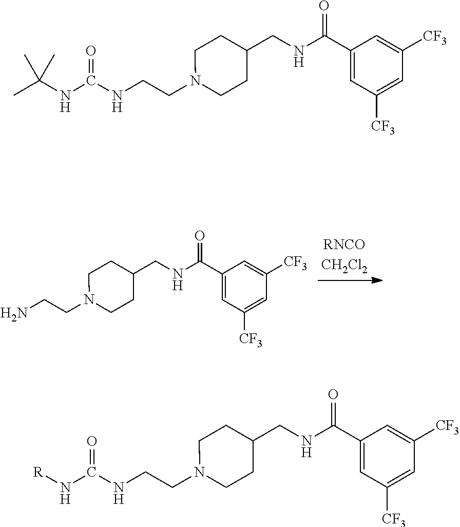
NCCN1CCC(CNC(C2=CC([CF3])=CC([CF3])=C2)=O)CC1.C(NC(NCCN1CCC(CNC(C2=CC([CF3])=CC([CF3])=C2)=O)CC1)=O)(C)(C)C.N(CCN1CCC(CNC(C2=CC([CF3])=CC([CF3])=C2)=O)CC1)C(N[R])=O
